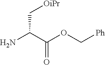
NC(C(OC[Ph])=O)C[OiPr]
